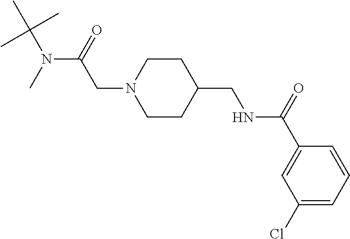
CC(N(C)C(=O)CN1CCC(CNC(C2=CC(Cl)=CC=C2)=O)CC1)(C)C
